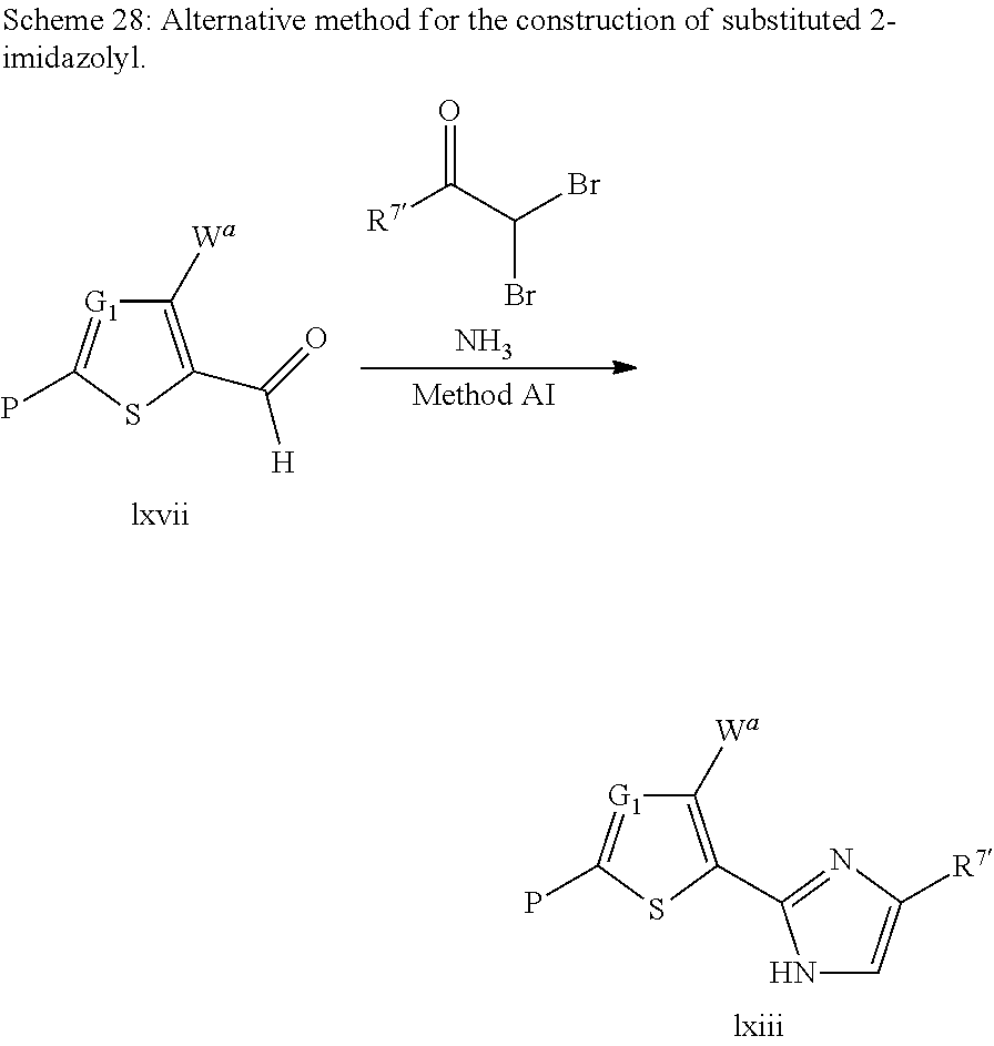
C1([Wa])=C(C(=O)[H])SC(P)=[G1]1.O=C(C(Br)Br)[R7].N.C1([Wa])=C(C2=NC([R7])=CN2)SC(P)=[G1]1
